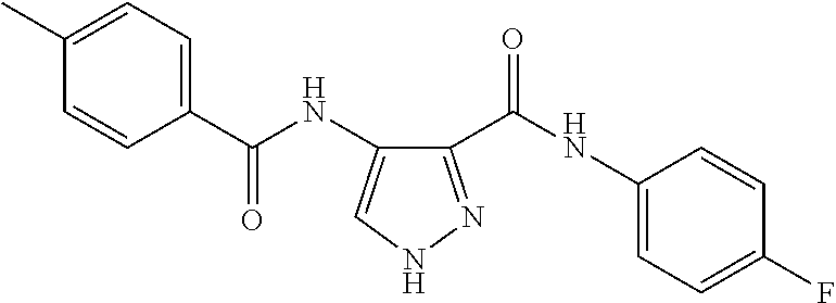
C1=CC(C(NC2=CNN=C2C(NC2=CC=C(F)C=C2)=O)=O)=CC=C1C
